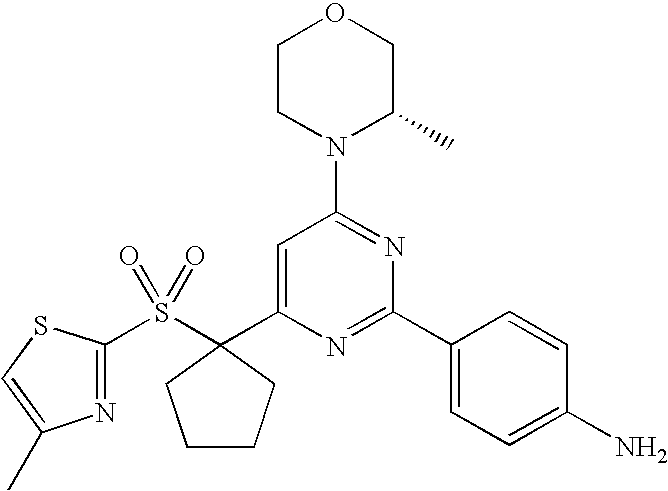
C1(S(=O)(=O)C2(C3=CC(N4C(C)COCC4)=NC(C4=CC=C(N)C=C4)=N3)CCCC2)=NC(C)=CS1
